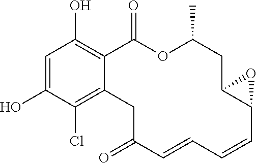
C1=C(O)C(Cl)=C2C(=C1O)C(=O)OC(C)CC1C(C=CC=CC(=O)C2)O1
